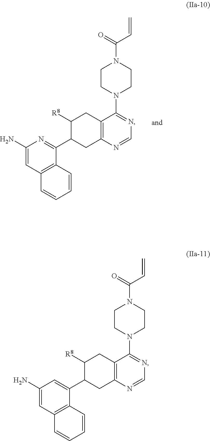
N1=CN=C(N2CCN(C(=O)C=C)CC2)C2=C1CC(C1=NC(N)=CC3=C1C=CC=C3)C([R8])C2.N1=CN=C(N2CCN(C(=O)C=C)CC2)C2=C1CC(C1=CC(N)=CC3=C1C=CC=C3)C([R8])C2
